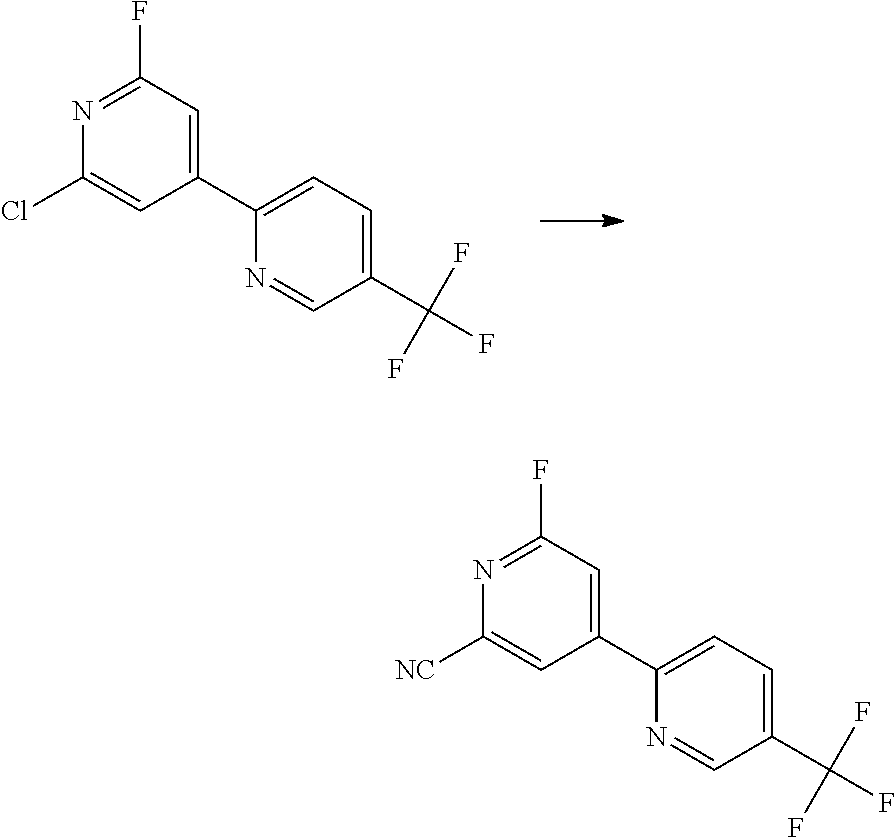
N1=C(F)C=C(C2=CC=C(C(F)(F)F)C=N2)C=C1Cl.N1=C(F)C=C(C2=CC=C(C(F)(F)F)C=N2)C=C1[NC]
